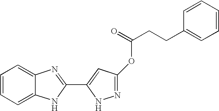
C1=CC=C2C(=C1)N=C(C1=CC(OC(=O)CCC3=CC=CC=C3)=NN1)N2
